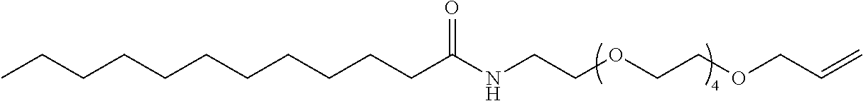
C(OCCOCC=C)CNC(CCCCCCCCCCC)=O
